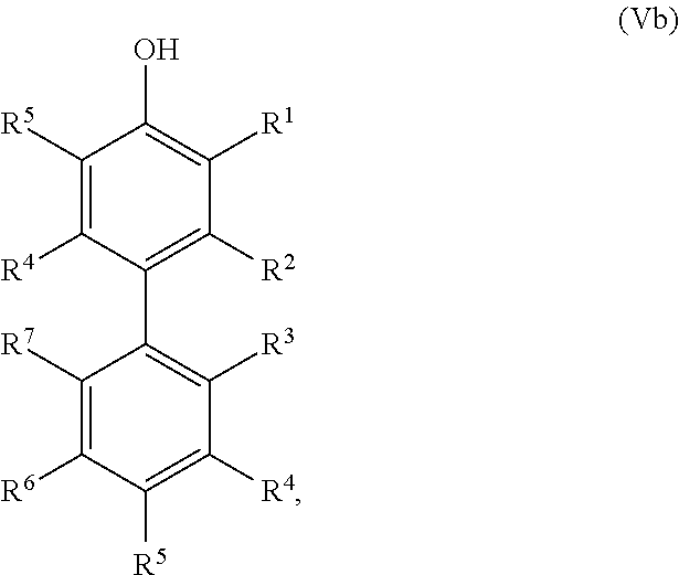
C1([R5])=C([R4])C(C2=C([R3])C([R4])=C([R5])C([R6])=C2[R7])=C([R2])C([R1])=C1O
